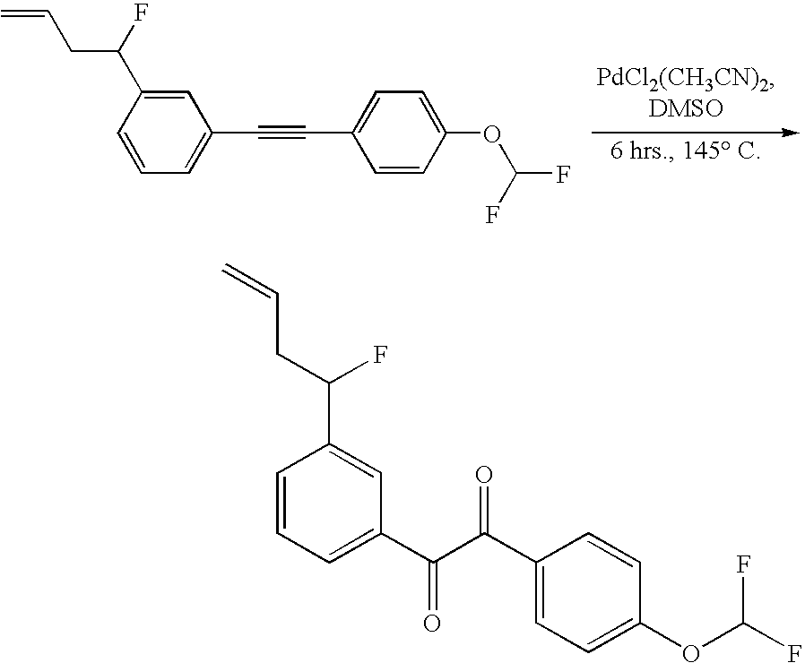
C1=C(C(F)CC=C)C=CC=C1C#CC1=CC=C(OC(F)F)C=C1.C1=CC=C(C(C(C2=CC=C(OC(F)F)C=C2)=O)=O)C=C1C(CC=C)F
